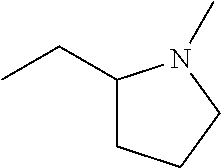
C1(CC)CCCN1C
